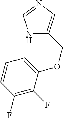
N1C(COC2=CC=CC(F)=C2F)=CN=C1
